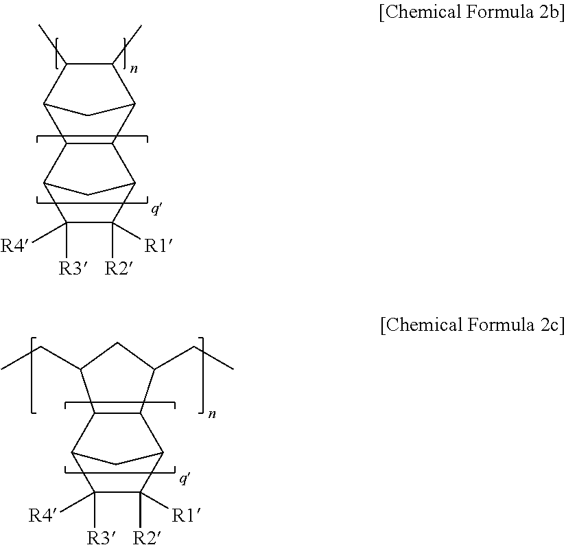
C1(C)C(C)C2CC1C1C2C2C([R4])([R3])C([R1])([R2])C1C2.C12C(C3C([R4])([R3])C([R1])([R2])C1C3)C(CC)CC2CC
